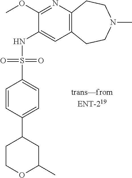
C1(OC)=NC2=C(C=C1NS(C1=CC=C(C3CCOC(C)C3)C=C1)(=O)=O)CCN(C)CC2
